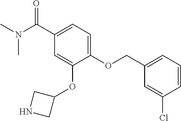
C(OC1=CC=C(C(=O)N(C)C)C=C1OC1CNC1)C1=CC=CC(Cl)=C1
